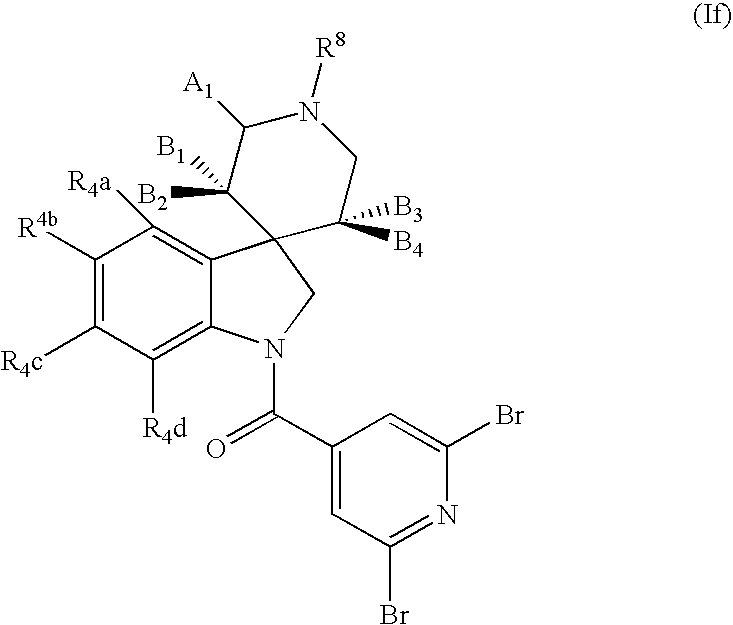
C1([R4d])=C2C(=C([R4a])C([R4b])=C1[R4c])C1(CN2C(C2=CC(Br)=NC(Br)=C2)=O)C([B4])([B3])CN([R8])C([A1])C1([B2])[B1]
